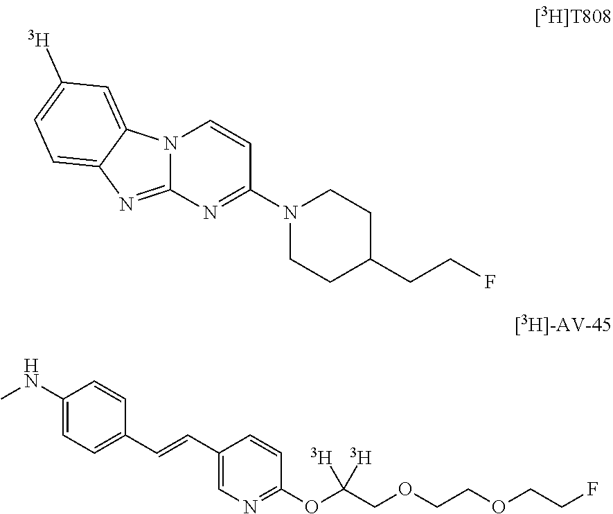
N12C(=NC3=CC=C([T])C=C13)N=C(N1CCC(CCF)CC1)C=C2.C1(NC)=CC=C(C=CC2=CN=C(OC(COCCOCCF)([T])[T])C=C2)C=C1
